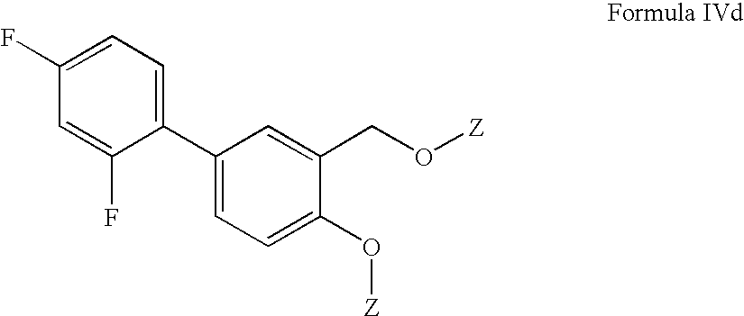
C1(C2=CC=C(O[Z])C(CO[Z])=C2)=CC=C(F)C=C1F
